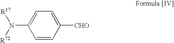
C1=CC([CHO])=CC=C1N([R72])[R17]
